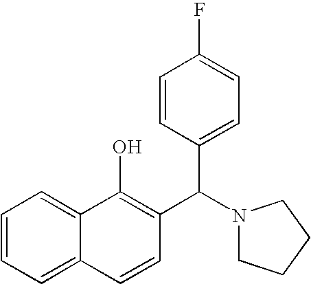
C1=CC=C2C(=C1)C(O)=C(C(N1CCCC1)C1=CC=C(F)C=C1)C=C2
